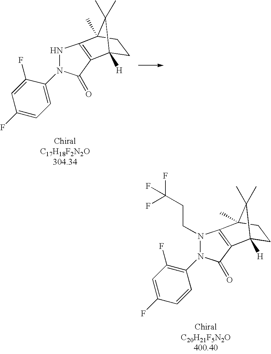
C1(F)=CC=C(N2NC3=C(C2=O)C2([H])CCC3(C)C2(C)C)C(F)=C1.C1=C(F)C=CC(N2N(CCC(F)(F)F)C3=C(C2=O)C2([H])CCC3(C)C2(C)C)=C1F
